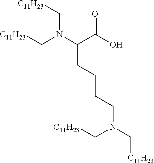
[C11H23]CN(C[C11H23])CCCCC(N(C[C11H23])C[C11H23])C(O)=O
